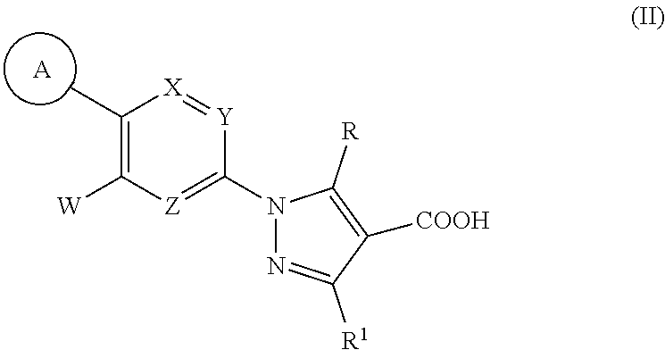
C1(C)=C([W])[Z]=C(N2N=C([R1])C([COOH])=C2[R])[Y]=[X]1.[A]
